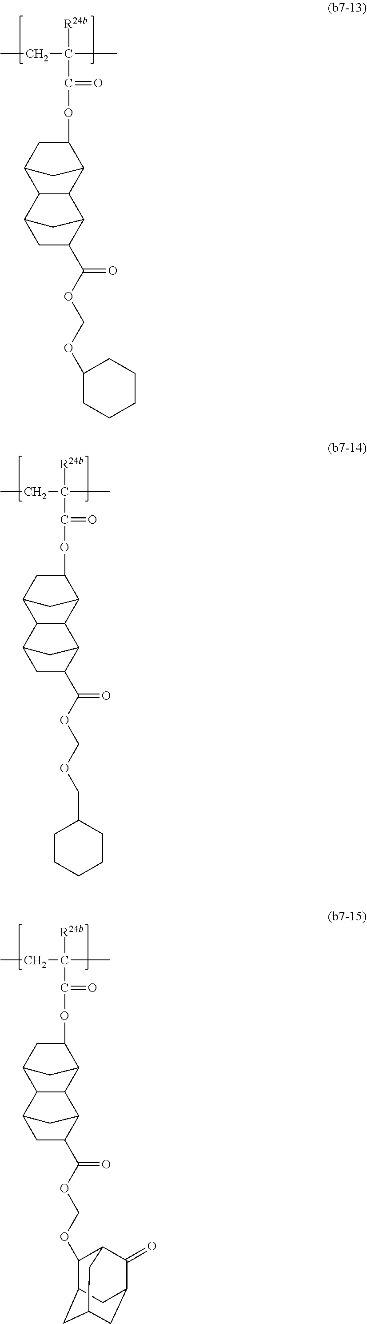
CCC([R24b])(C)C(=O)OC1C2C3C4C(C(OCOC5CCCCC5)=O)CC(C3C(C1)C2)C4.C12CC3CC(C(=O)C(C3)C1OCOC(C1C3C4C(C(C1)C3)C1CC(OC(C(CC)([R24b])C)=O)C4C1)=O)C2.C1CCCCC1COCOC(C1C2C3C(C(C1)C2)C1CC(OC(C(CC)([R24b])C)=O)C3C1)=O
